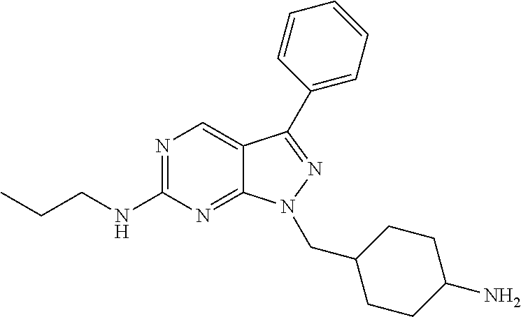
N1=C(NCCC)N=C2C(=C1)C(C1=CC=CC=C1)=NN2CC1CCC(N)CC1
